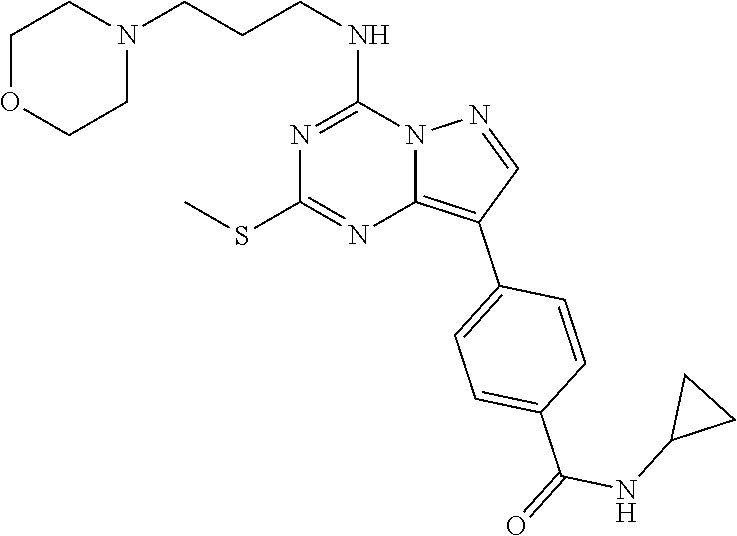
N1(CCCNC2=NC(SC)=NC3=C(C4=CC=C(C(=O)NC5CC5)C=C4)C=NN23)CCOCC1
